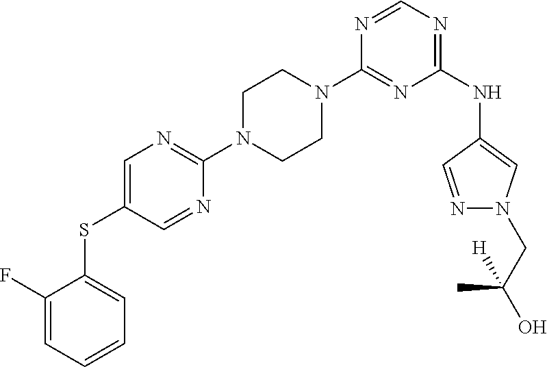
C1(N2CCN(C3=NC=C(SC4=CC=CC=C4F)C=N3)CC2)=NC(NC2=CN(CC(O)(C)[H])N=C2)=NC=N1
